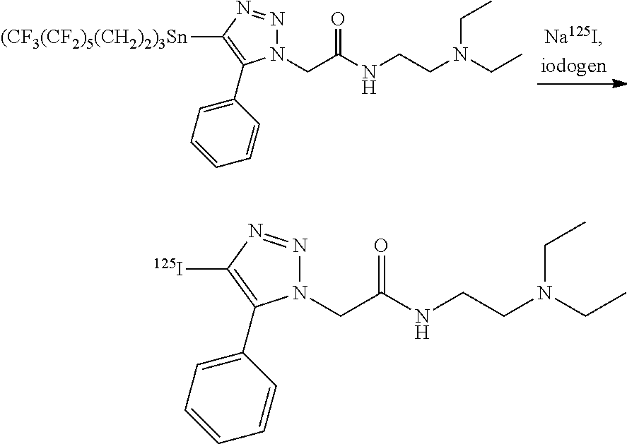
N1(CC(NCCN(CC)CC)=O)N=NC([(CF3(CF2)5(CH2)2)3Sn])=C1C1=CC=CC=C1.N1(CC(NCCN(CC)CC)=O)N=NC([125I])=C1C1=CC=CC=C1
